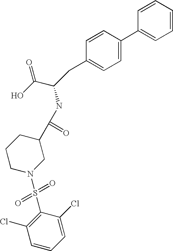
C1=CC=CC=C1C1=CC=C(CC(C(O)=O)NC(C2CCCN(S(=O)(=O)C3=C(Cl)C=CC=C3Cl)C2)=O)C=C1
